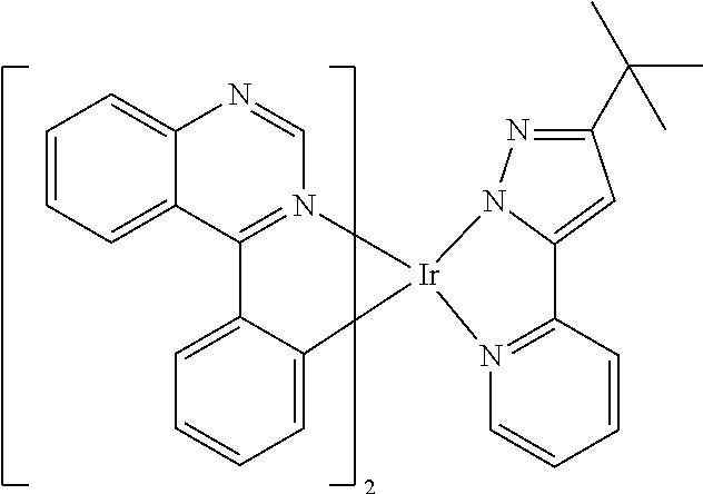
C12=CC=CC=C1N=CN1=C2C2=CC=CC=C2[Ir]12N1N=C(C(C)(C)C)C=C1C1=N2C=CC=C1
